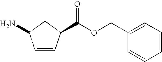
C1=CC(C(OCC2=CC=CC=C2)=O)CC1N
